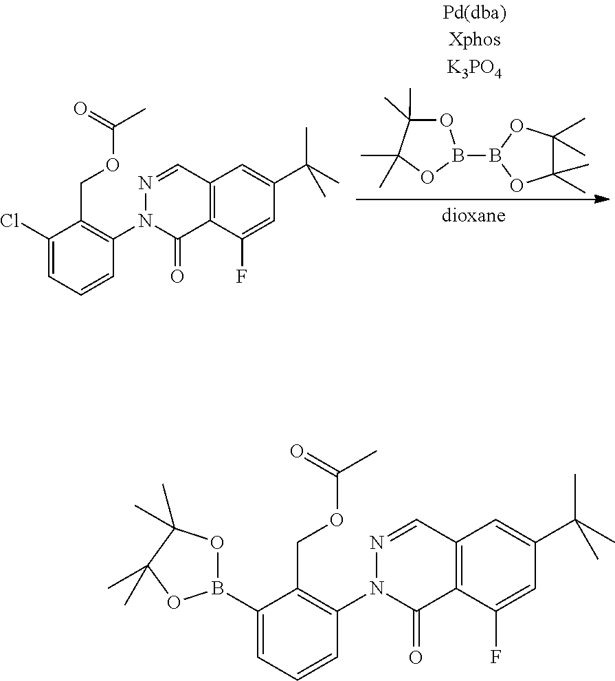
O1C(C)(C)C(C)(C)OB1B1OC(C)(C)C(C)(C)O1.C1(Cl)=CC=CC(N2C(=O)C3=C(C=N2)C=C(C(C)(C)C)C=C3F)=C1COC(C)=O.C1(B2OC(C)(C)C(C)(C)O2)=CC=CC(N2C(=O)C3=C(C=N2)C=C(C(C)(C)C)C=C3F)=C1COC(C)=O
